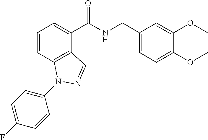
C1=CC2=C(C(C(NCC3=CC=C(OC)C(OC)=C3)=O)=C1)C=NN2C1=CC=C(F)C=C1
